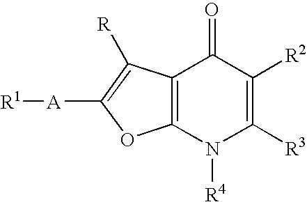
[R1][A]C1=C([R])C2=C(O1)N([R4])C([R3])=C([R2])C2=O
